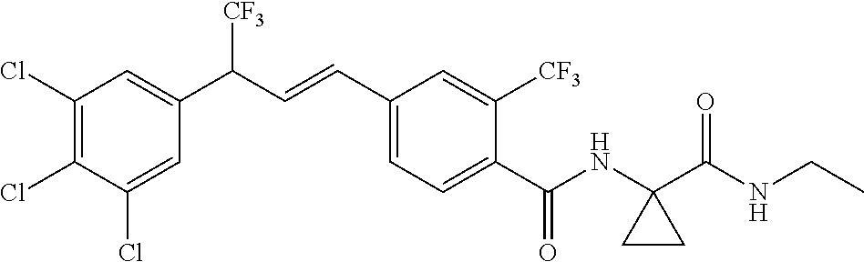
C1(Cl)=C(Cl)C(Cl)=CC(C(C=CC2=CC=C(C(NC3(C(NCC)=O)CC3)=O)C([CF3])=C2)[CF3])=C1
